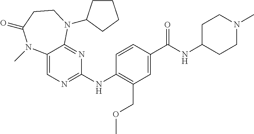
C12=CN=C(NC3=C(COC)C=C(C(NC4CCN(C)CC4)=O)C=C3)N=C1N(C1CCCC1)CCC(=O)N2C
